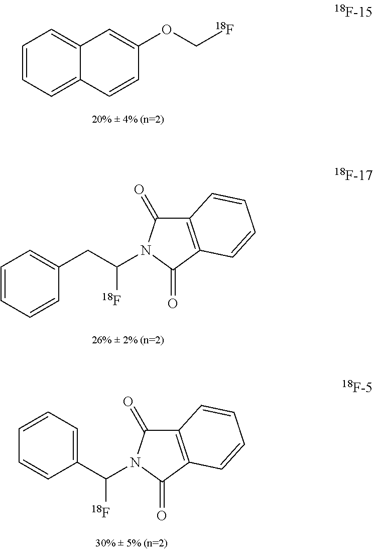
C1=CC=C2C(=C1)C=C(OC[18F])C=C2.C1=CC=CC(CC([18F])N2C(=O)C3=C(C2=O)C=CC=C3)=C1.C1(C([18F])N2C(=O)C3=C(C2=O)C=CC=C3)=CC=CC=C1
